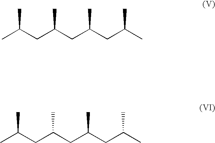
CC(CC(CC(CC(C)C)C)C)C.CC(CC(CC(CC(C)C)C)C)C
